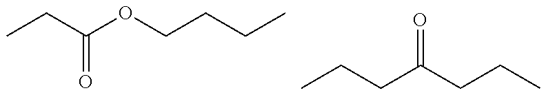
CCC(OCCCC)=O.CCCC(CCC)=O
